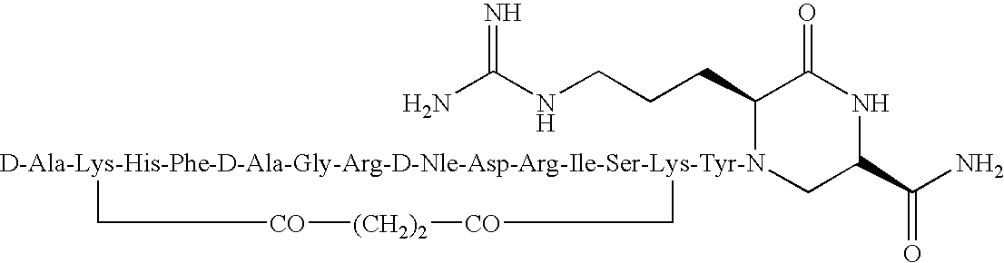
NC(NCCCC1[D-Ala-Lys-His-Phe-D-Ala-Gly-Arg-D-Nle-Asp-Arg-Ile-Ser-Lys-Tyr-N]2(CC(C(N)=O)NC1=O)C[CO][(CH2)2][CO]C2)=N
